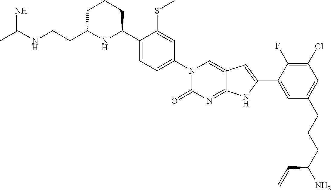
CC(NCCC1NC(C2=CC=C(N3C(=O)N=C4C(=C3)C=C(C3=CC(CCCC(N)C=C)=CC(Cl)=C3F)N4)C=C2SC)CCC1)=N
